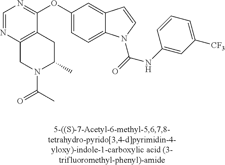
C1=NC2=C(C(OC3=CC=C4C(=C3)C=CN4C(=O)NC3=CC([CF3])=CC=C3)=N1)CC(C)N(C(C)=O)C2
